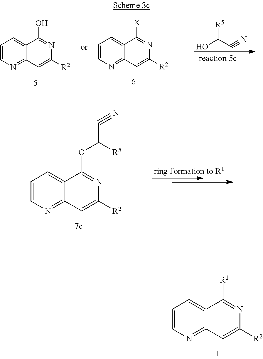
C1=CN=C2C(=C1)C([X])=NC([R2])=C2.C1=CN=C2C(=C1)C(O)=NC([R2])=C2.OC(C#N)[R5].C1=CN=C2C(=C1)C(OC(C#N)[R5])=NC([R2])=C2.C1=CN=C2C(=C1)C([R1])=NC([R2])=C2
